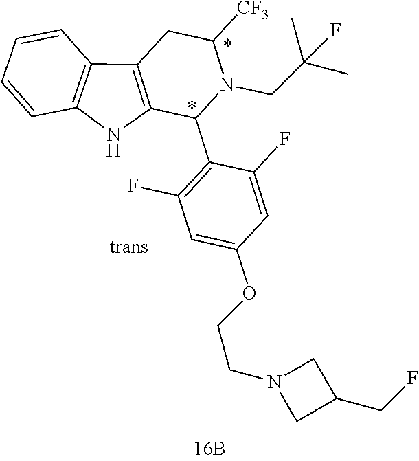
C1=CC2=C(C=C1)NC1=C2CC([CF3])N(CC(C)(C)F)C1C1=C(F)C=C(OCCN2CC(CF)C2)C=C1F
